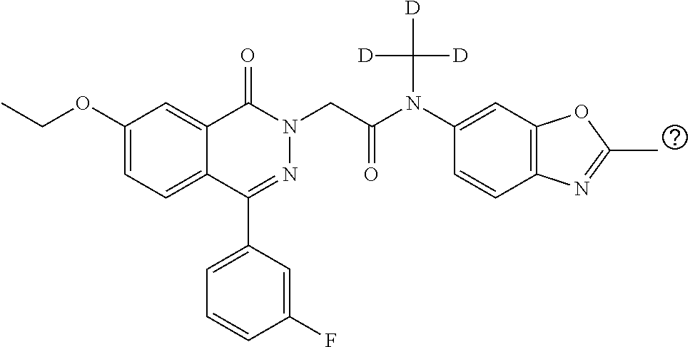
CCOC1=CC=C2C(=C1)C(=O)N(CC(N(C1=CC3=C(C=C1)N=C(C)O3)C([D])([D])[D])=O)N=C2C1=CC=CC(F)=C1
